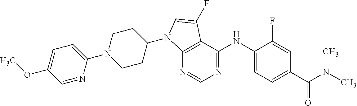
C12=C(C(NC3=CC=C(C(=O)N(C)C)C=C3F)=NC=N1)C(F)=CN2C1CCN(C2=CC=C(OC)C=N2)CC1
